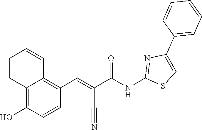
C1=CC=C(C2=CSC(NC(C(C#N)=CC3=C4C=CC=CC4=C(O)C=C3)=O)=N2)C=C1
